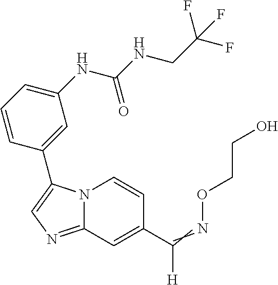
C12=NC=C(C3=CC(NC(NCC(F)(F)F)=O)=CC=C3)N1C=CC(C(=NOCCO)[H])=C2
